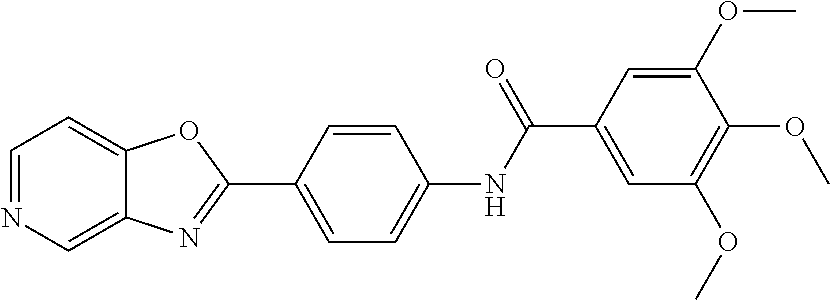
C1=NC=C2C(=C1)OC(C1=CC=C(NC(C3=CC(OC)=C(OC)C(OC)=C3)=O)C=C1)=N2
